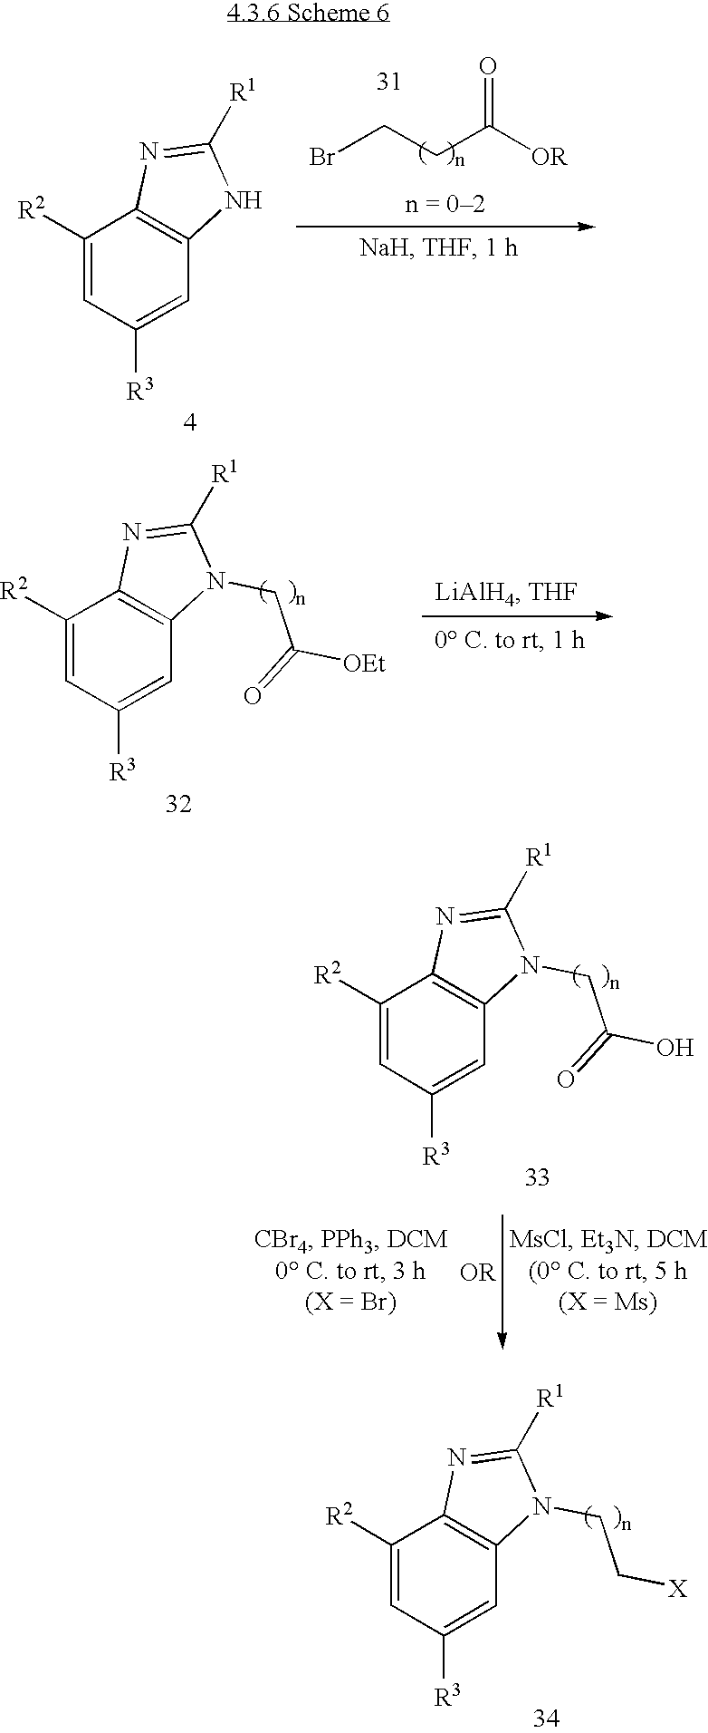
C12=C(C([R2])=CC([R3])=C1)N=C([R1])N2CC(=O)[OEt].C12=C(C([R2])=CC([R3])=C1)N=C([R1])N2CC(=O)O.C12=C(C([R2])=CC([R3])=C1)N=C([R1])N2CC[X].C12=C(C([R2])=CC([R3])=C1)N=C([R1])N2.BrCCC([OR])=O
